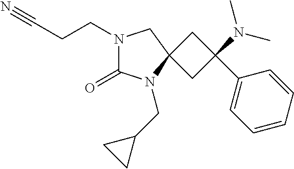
N1(CCC#N)C(=O)N(CC2CC2)C2(C1)CC(C1=CC=CC=C1)(N(C)C)C2
